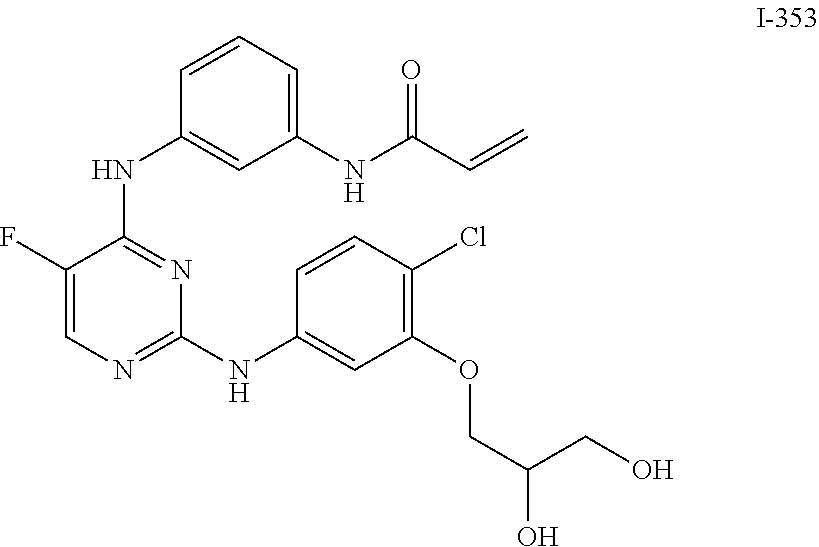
C1(F)=CN=C(NC2=CC(OCC(O)CO)=C(Cl)C=C2)N=C1NC1=CC(NC(C=C)=O)=CC=C1
